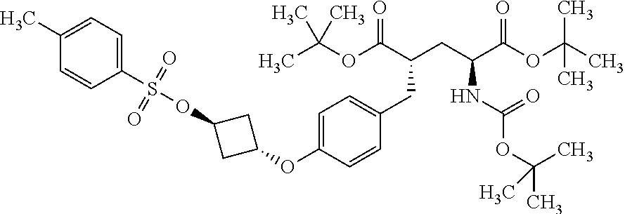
C(C(CC(C(OC(C)(C)C)=O)NC(OC(C)(C)C)=O)C(=O)OC(C)(C)C)C1=CC=C(OC2CC(OS(C3=CC=C(C)C=C3)(=O)=O)C2)C=C1
